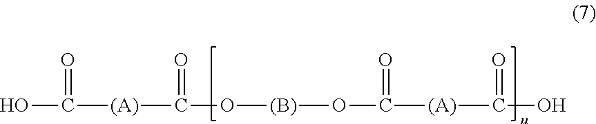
OC([(A)]C(=O)O[(B)]OC(=O)[(A)]C(=O)O)=O
